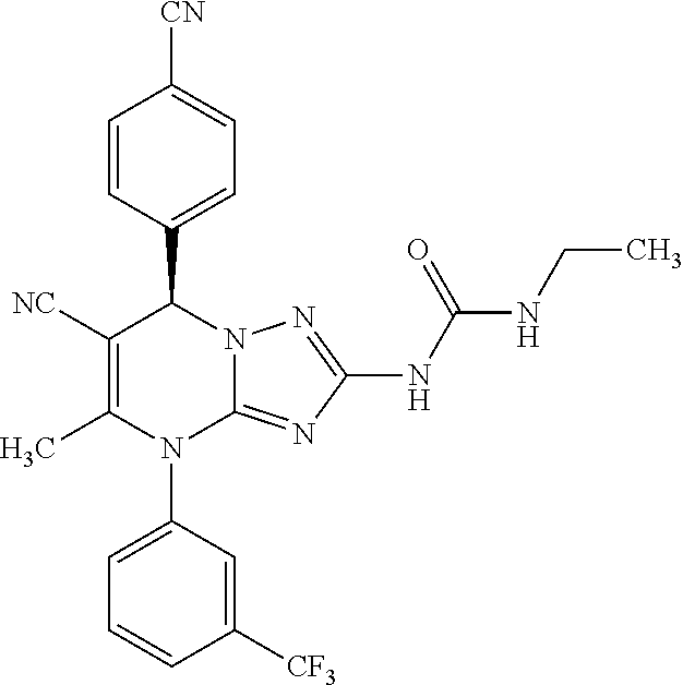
C1=CC(C2C([NC])=C(C)N(C3=CC=CC([CF3])=C3)C3=NC(NC(=O)NCC)=NN23)=CC=C1[CN]
